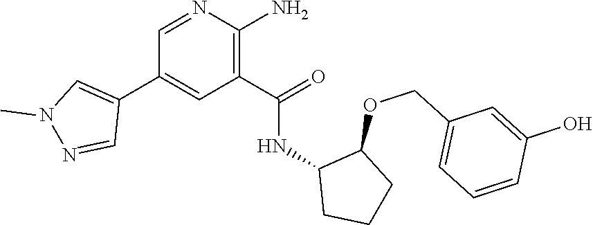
C1=NC(N)=C(C(=O)NC2CCCC2OCC2=CC=CC(O)=C2)C=C1C1=CN(C)N=C1
